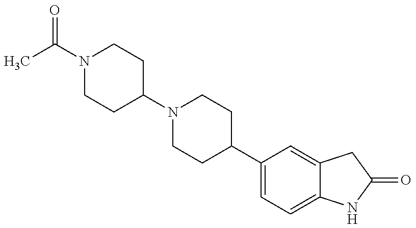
CC(N1CCC(N2CCC(C3=CC=C4C(=C3)CC(=O)N4)CC2)CC1)=O
